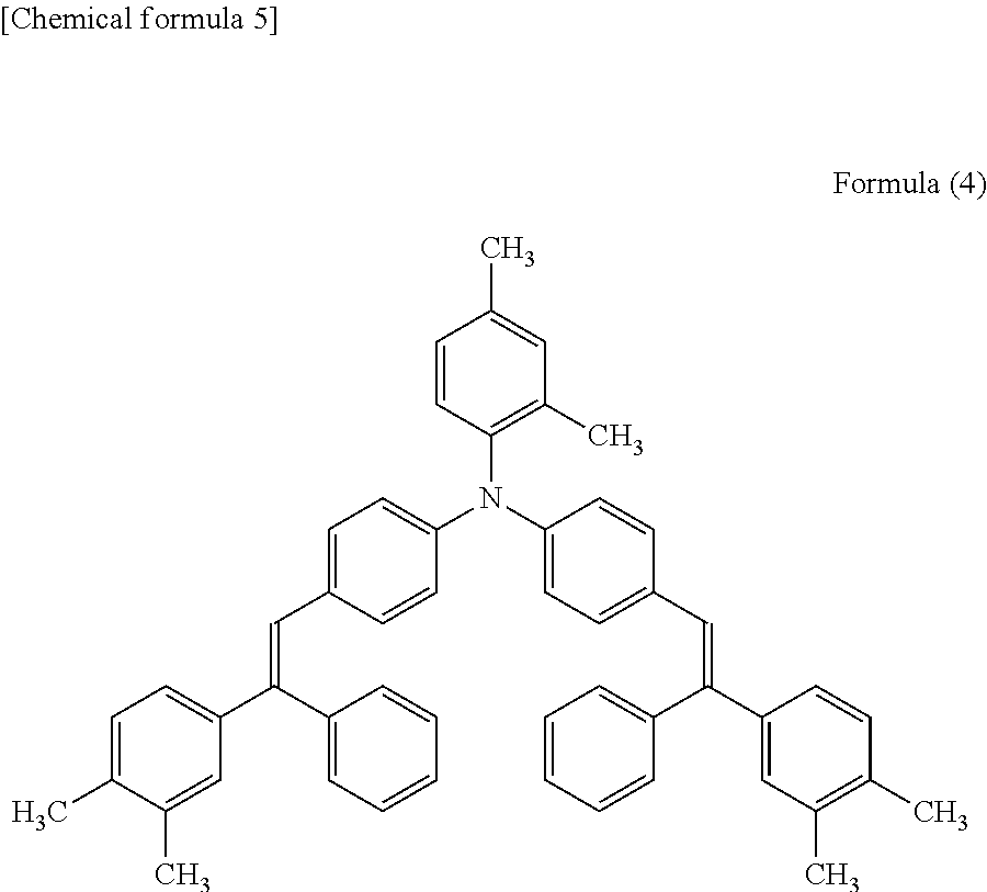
C1(N(C2=CC=C(C=C(C3=CC(C)=C(C)C=C3)C3=CC=CC=C3)C=C2)C2=CC=C(C=C(C3=CC=C(C)C(C)=C3)C3=CC=CC=C3)C=C2)=C(C)C=C(C)C=C1
